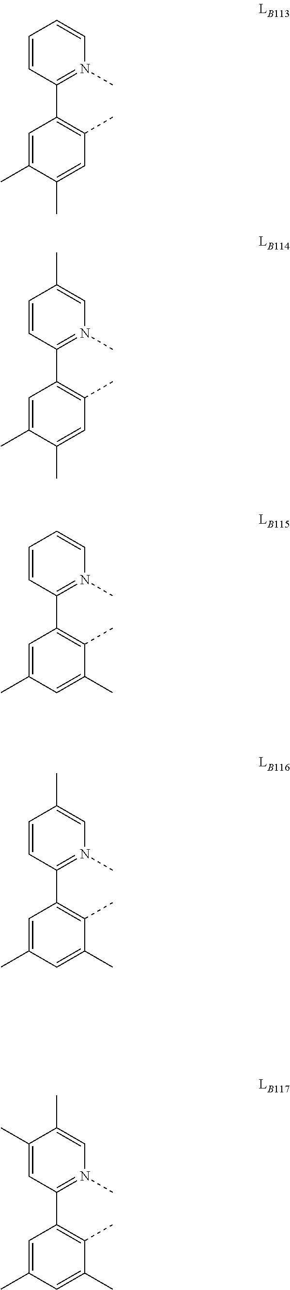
C1(C)=CC(C2=C(C)C(C)=CC(C)=C2)=N(C)C=C1C.C1=CC(C2=C(C)C=C(C)C(C)=C2)=N(C)C=C1.C1=CC(C2=C(C)C=C(C)C(C)=C2)=N(C)C=C1C.C1=CC(C2=C(C)C(C)=CC(C)=C2)=N(C)C=C1.C1=CC(C2=C(C)C(C)=CC(C)=C2)=N(C)C=C1C
